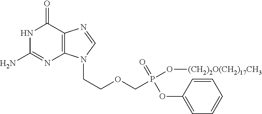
N1C(N)=NC2=C(C1=O)N=CN2CCOCP(O[(CH2)2O(CH2)17CH3])(=O)OC1=CC=CC=C1
